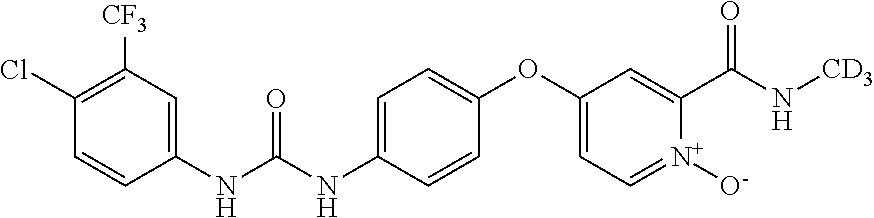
C1(Cl)=C([CF3])C=C(NC(NC2=CC=C(OC3=CC=[N+]([O-])C(C(=O)N[CD3])=C3)C=C2)=O)C=C1
